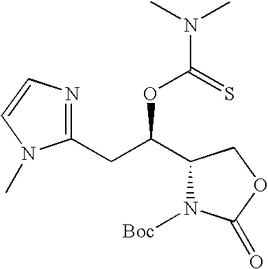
C1(C(CC2=NC=CN2C)OC(N(C)C)=S)N([Boc])C(=O)OC1
